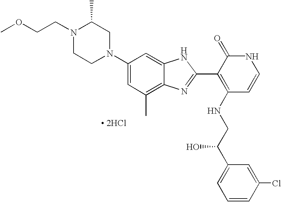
N1(CCOC)CCN(C2=CC(C)=C3C(=C2)NC(C2=C(NCC(C4=CC=CC(Cl)=C4)O)C=CNC2=O)=N3)CC1C.[ 2HCl]
